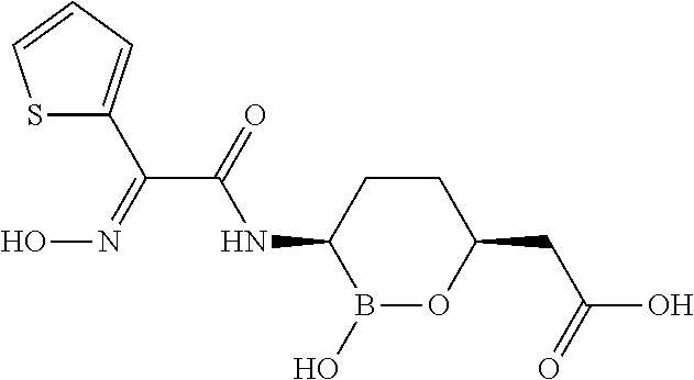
B1(O)OC(CC(O)=O)CCC1NC(C(=NO)C1=CC=CS1)=O
